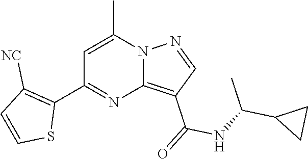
C12=C(C(=O)NC(C3CC3)C)C=NN1C(C)=CC(C1=C([NC])C=CS1)=N2
